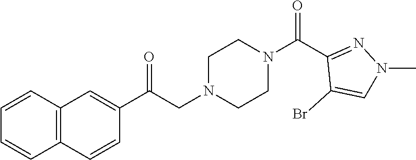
C12=C(C=CC(C(CN3CCN(C(C4=NN(C)C=C4Br)=O)CC3)=O)=C1)C=CC=C2
